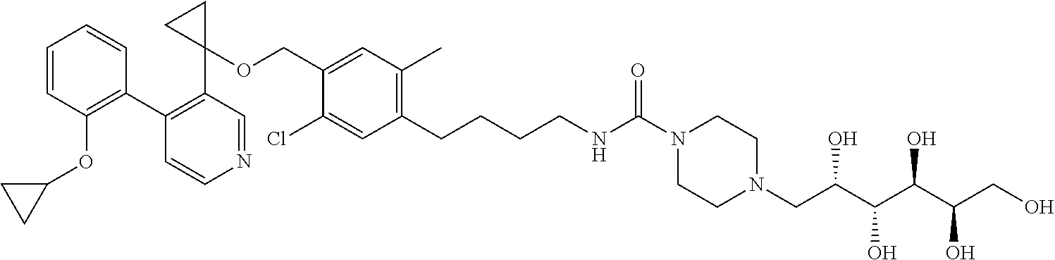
C1(C2=C(OC3CC3)C=CC=C2)=C(C2(OCC3=CC(C)=C(CCCCNC(N4CCN(CC(C(C(C(CO)O)O)O)O)CC4)=O)C=C3Cl)CC2)C=NC=C1
